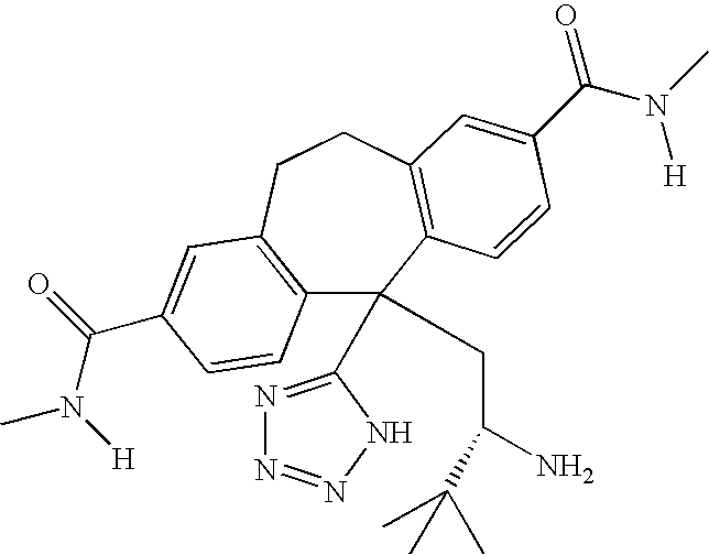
C12=C(CCC3=C(C1(C1=NN=NN1)CC(N)C(C)(C)C)C=CC(C(N(C)[H])=O)=C3)C=C(C(=O)N([H])C)C=C2
